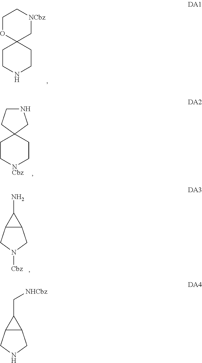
C1OC2(C[NCbz]C1)CCNCC2.C12(CC[NCbz]CC1)CNCC2.C12C(CN([Cbz])C1)C2N.C12C(CNC1)C2C[NHCbz]
